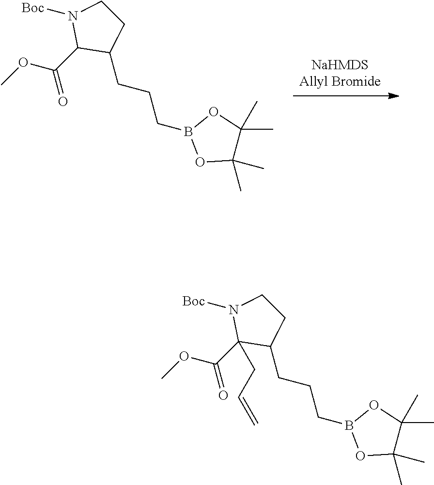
[NaHMDSAllyl Bromide].C1(C)(C)C(C)(C)OB(CCCC2C(C(OC)=O)N([Boc])CC2)O1.C1(C)(C)C(C)(C)OB(CCCC2C(C(OC)=O)(CC=C)N([Boc])CC2)O1
